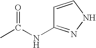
CC(NC1=NNC=C1)=O
